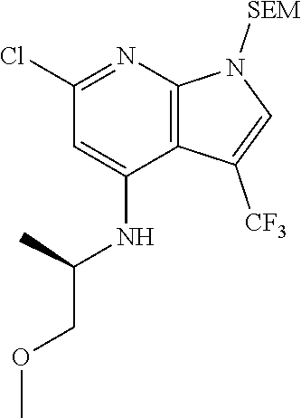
C1(NC(C)COC)=CC(Cl)=NC2=C1C([CF3])=CN2[SEM]
